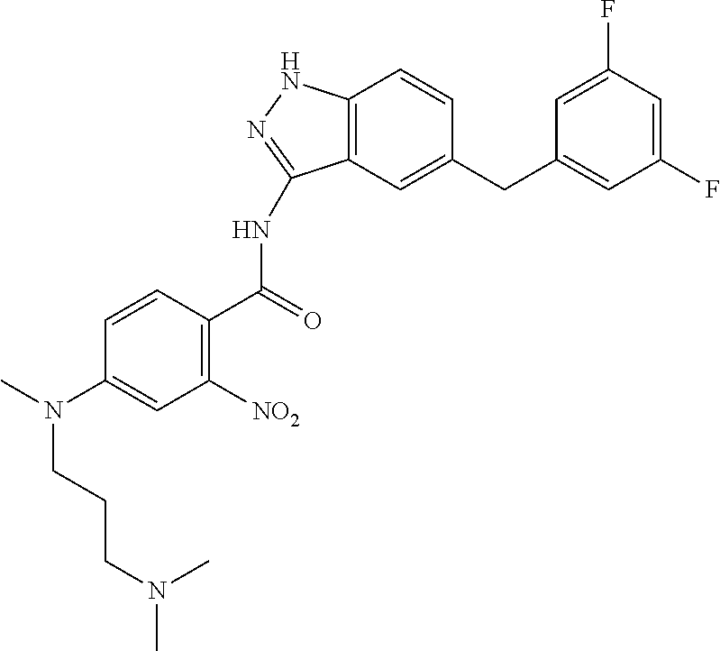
CN(C1=CC([NO2])=C(C(=O)NC2=NNC3=C2C=C(CC2=CC(F)=CC(F)=C2)C=C3)C=C1)CCCN(C)C
